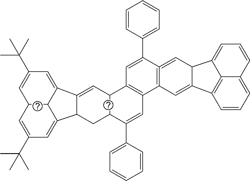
C1=C(C2=CC=CC=C2)C2=C(C3=C1C1C(C(C4=CC=CC=C4)=C3)CC3C4=CC(C(C)(C)C)=CC5C4C(=CC(C(C)(C)C)=C5)C3=C1)C=C1C3=C4C(=CC=CC4=CC=C3)C1C=2
